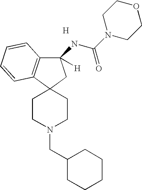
C1(NC(N2CCOCC2)=O)([H])C2=C(C3(C1)CCN(CC1CCCCC1)CC3)C=CC=C2.[H]
